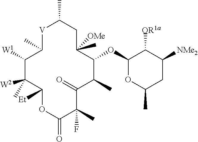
[V]1C(C)CC(C)([OMe])C(OC2OC(C)CC([NMe2])C2[OR1a])C(C)C(=O)C(C)(F)C(=O)OC([Et])C(C)([W2])C([W1])C1C
